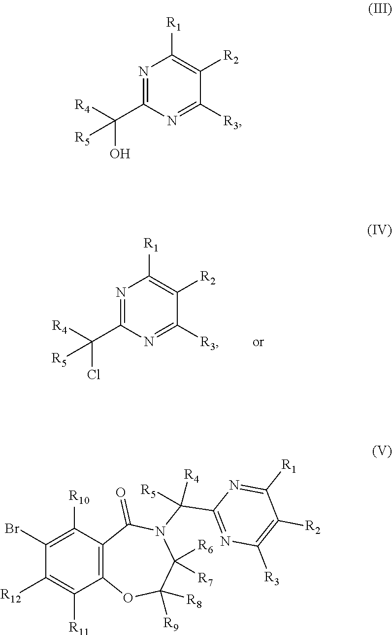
N1=C(C([R4])(Cl)[R5])N=C([R3])C([R2])=C1[R1].N1=C(C([R4])(O)[R5])N=C([R3])C([R2])=C1[R1].C1([R10])=C(Br)C([R12])=C([R11])C2=C1C(=O)N(C(C1=NC([R3])=C([R2])C([R1])=N1)([R4])[R5])C([R6])([R7])C([R9])([R8])O2
